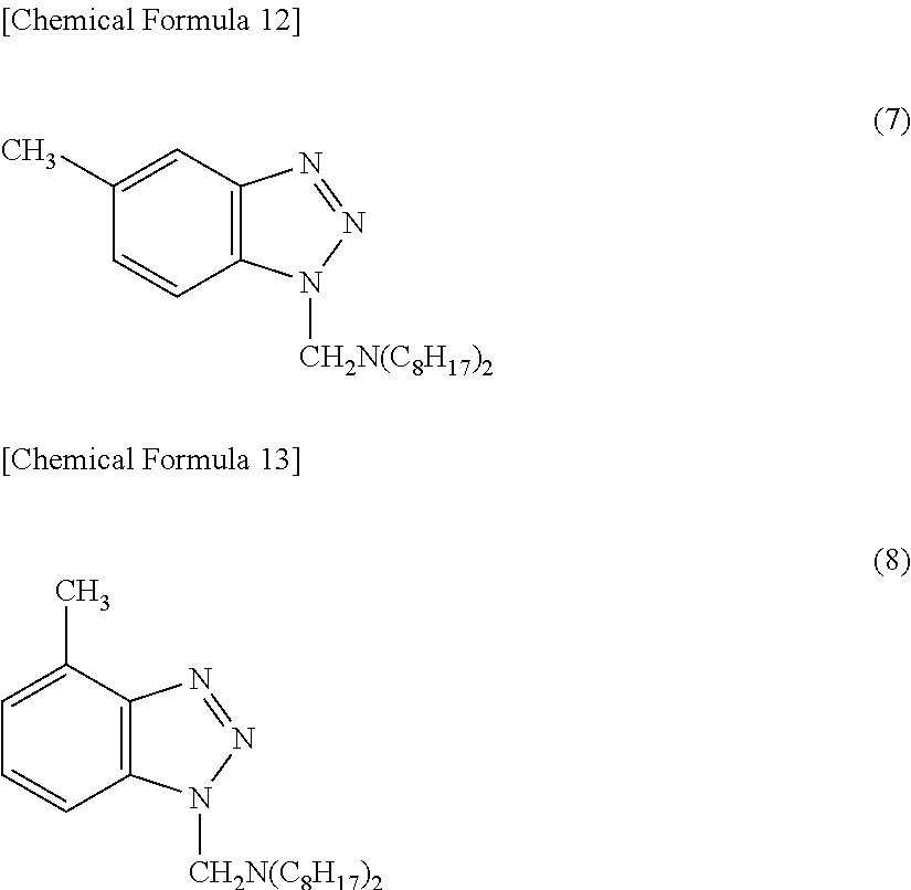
C1=CC(C)=CC2=C1N([CH2N(C8H17)2])N=N2.C1=CC=C(C)C2=C1N([CH2N(C8H17)2])N=N2
